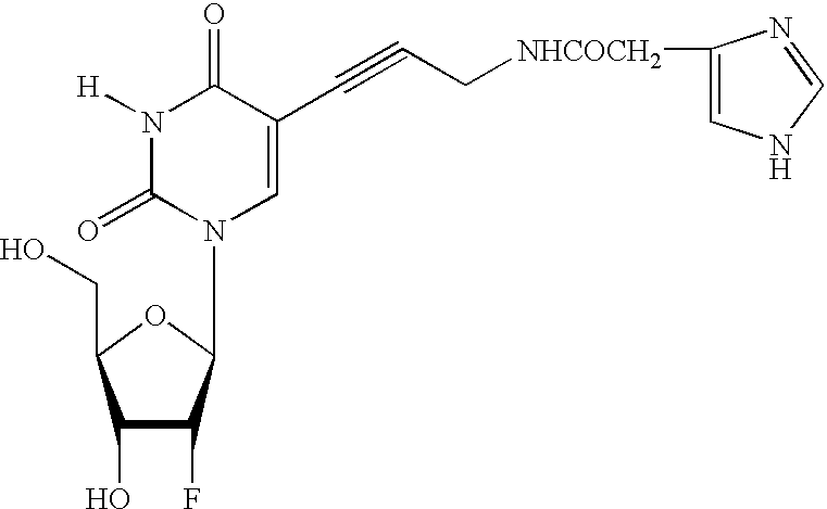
C1(O)C(F)C(N2C=C(C#CC[NHCOCH2]C3=CNC=N3)C(=O)N([H])C2=O)OC1CO
